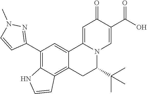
C12=CC(C3=NN(C)C=C3)=C3C(=C1CC(C(C)(C)C)N1C2=CC(=O)C(C(O)=O)=C1)C=CN3
